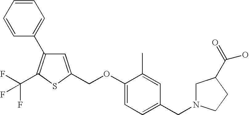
C1=CC=CC(C2=C(C(F)(F)F)SC(COC3=CC=C(CN4CC(C(=O)O)CC4)C=C3C)=C2)=C1
